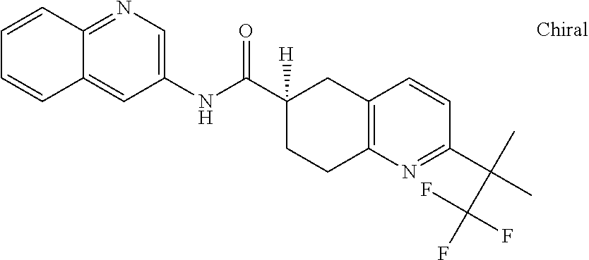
C1=CC2=C(N=C1C(C)(C(F)(F)F)C)CCC(C(NC1=CN=C3C(=C1)C=CC=C3)=O)([H])C2
